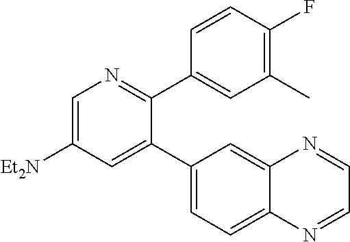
C1=C([Et2N])C=C(C2=CC=C3C(=C2)N=CC=N3)C(C2=CC(C)=C(F)C=C2)=N1
